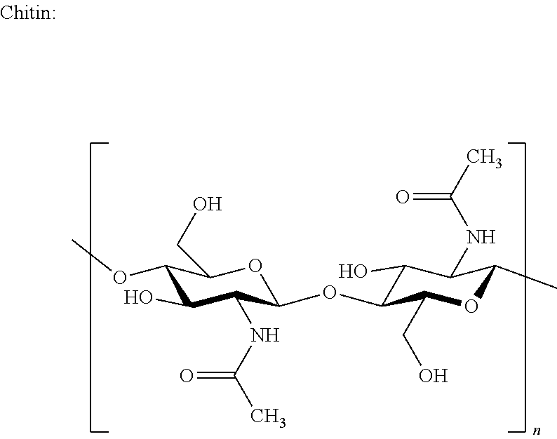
C1(OC)C(O)C(NC(C)=O)C(OC2C(CO)OC(C)C(NC(C)=O)C2O)OC1CO
